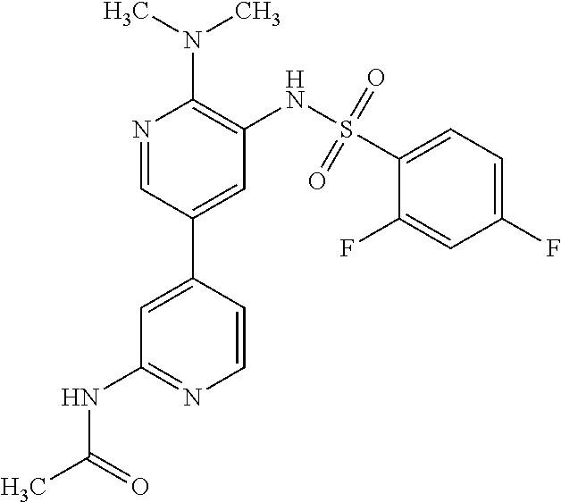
C1=C(C2=CC(NS(C3=CC=C(F)C=C3F)(=O)=O)=C(N(C)C)N=C2)C=CN=C1NC(C)=O
